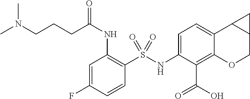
C1(S(NC2=CC=C3C(=C2C(O)=O)OCC2C3C2)(=O)=O)=C(NC(CCCN(C)C)=O)C=C(F)C=C1
